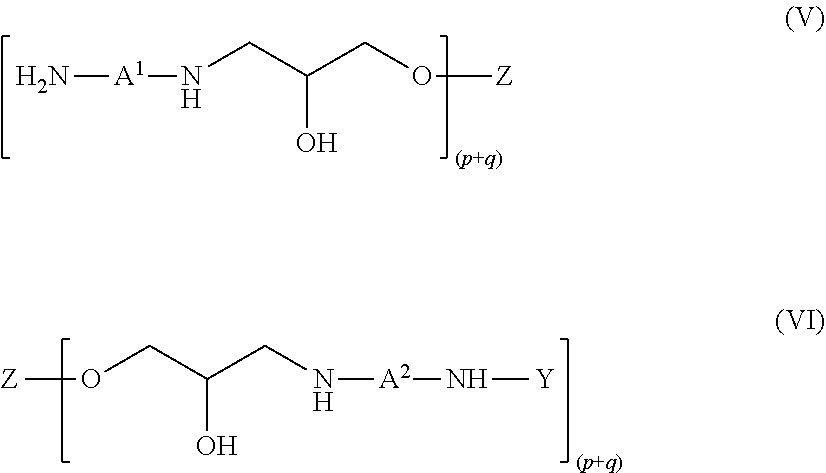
N[A1]NCC(CO[Z])O.[A2](NCC(CO[Z])O)N[Y]
